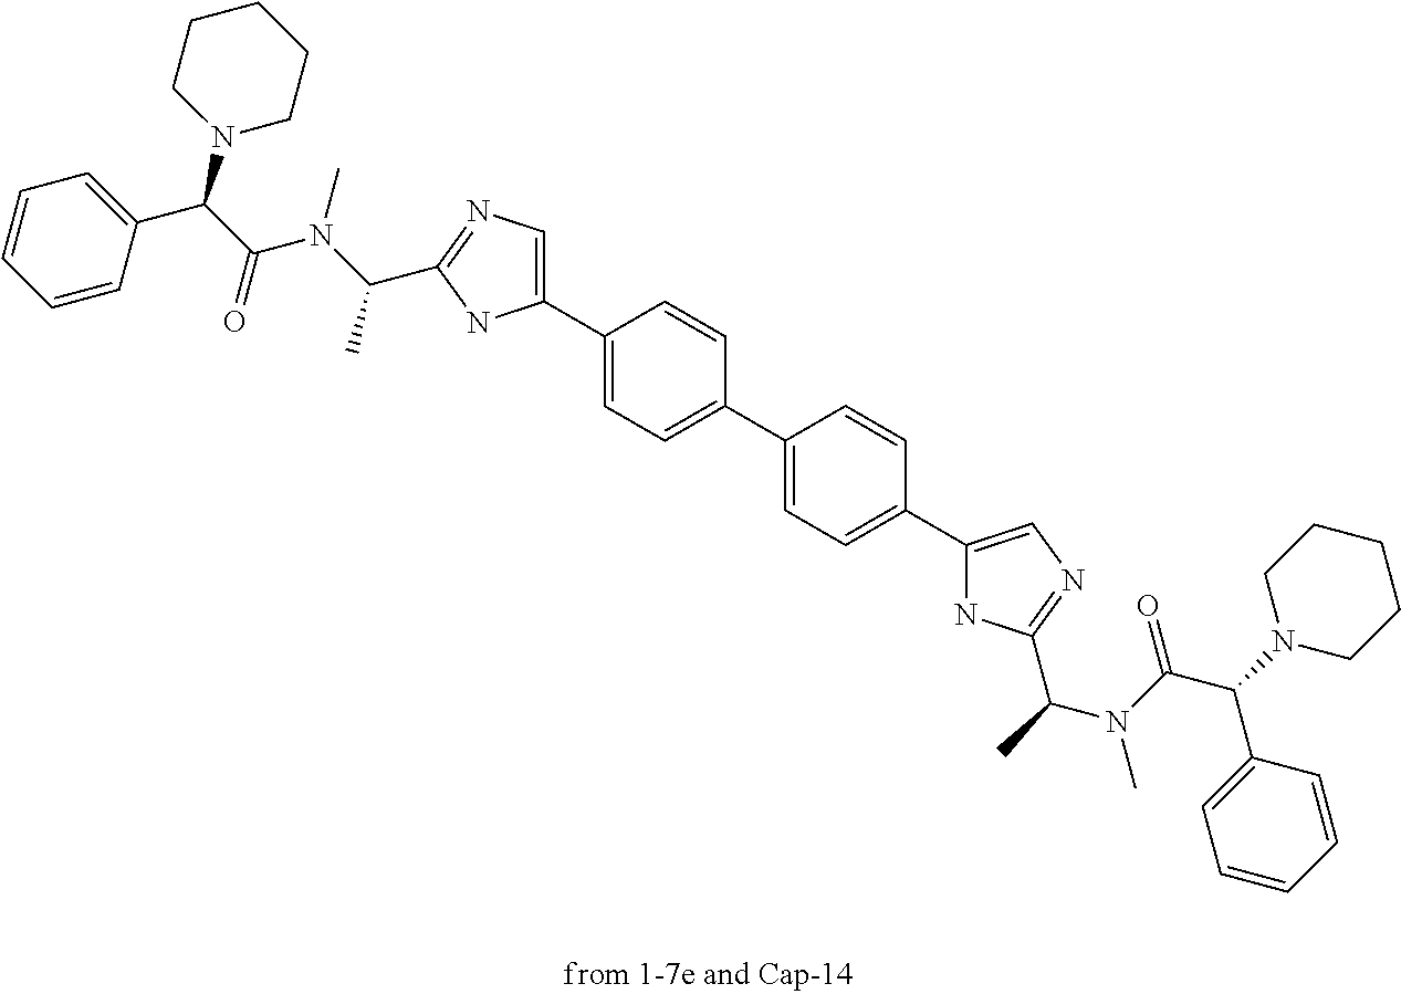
C1=CC(C(N2CCCCC2)C(N(C)C(C)C2=NC=C(C3=CC=C(C4=CC=C(C5=CN=C(C(N(C)C(C(C6=CC=CC=C6)N6CCCCC6)=O)C)N5)C=C4)C=C3)N2)=O)=CC=C1
